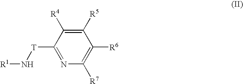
C1([T]N[R1])=NC([R7])=C([R6])C([R5])=C1[R4]
